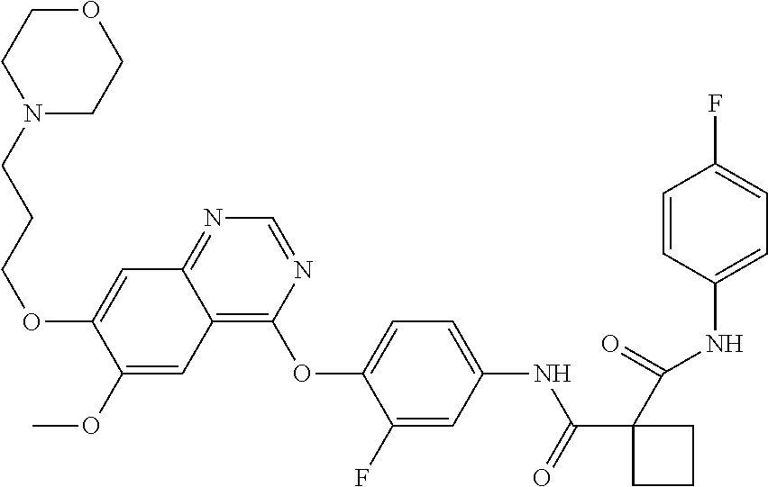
C1(C(=O)NC2=CC=C(OC3=C4C(=NC=N3)C=C(OCCCN3CCOCC3)C(OC)=C4)C(F)=C2)(C(=O)NC2=CC=C(F)C=C2)CCC1
